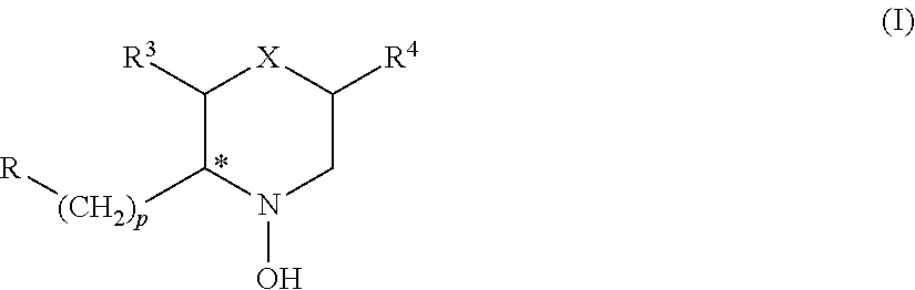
C1([R3])C([(CH2)p][R])N(O)CC([R4])[X]1
